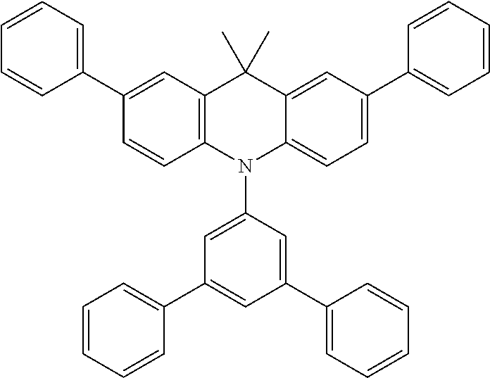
C1(C2=CC=CC=C2)=CC2=C(C=C1)N(C1=CC(C3=CC=CC=C3)=CC(C3=CC=CC=C3)=C1)C1=CC=C(C3=CC=CC=C3)C=C1C2(C)C
